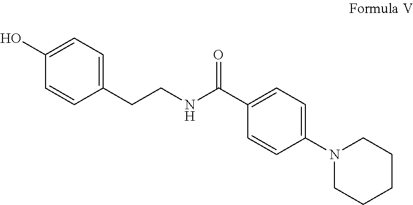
C1(CCNC(=O)C2=CC=C(N3CCCCC3)C=C2)=CC=C(O)C=C1
